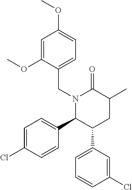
N1(CC2=CC=C(OC)C=C2OC)C(C2=CC=C(Cl)C=C2)C(C2=CC=CC(Cl)=C2)CC(C)C1=O
